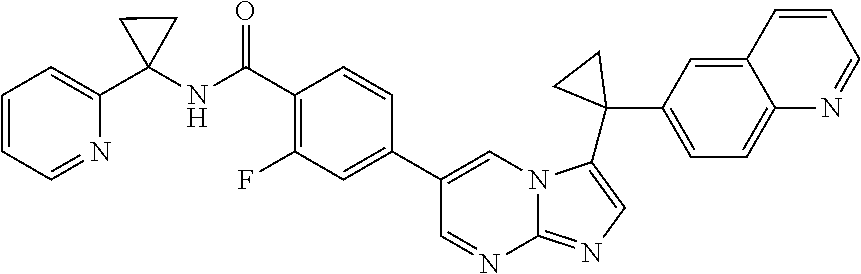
C1=CC=NC(C2(NC(C3=C(F)C=C(C4=CN5C(=NC=C5C5(C6=CC=C7C(=C6)C=CC=N7)CC5)N=C4)C=C3)=O)CC2)=C1
